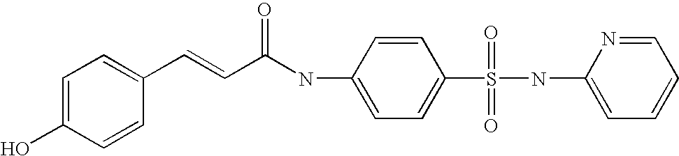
C1=C(O)C=CC(C=CC(NC2=CC=C(S(NC3=CC=CC=N3)(=O)=O)C=C2)=O)=C1
